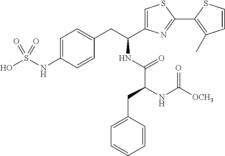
C1=C(NS(O)(=O)=O)C=CC(CC(C2=CSC(C3=C(C)C=CS3)=N2)NC(=O)C(NC([OCH3])=O)CC2=CC=CC=C2)=C1
